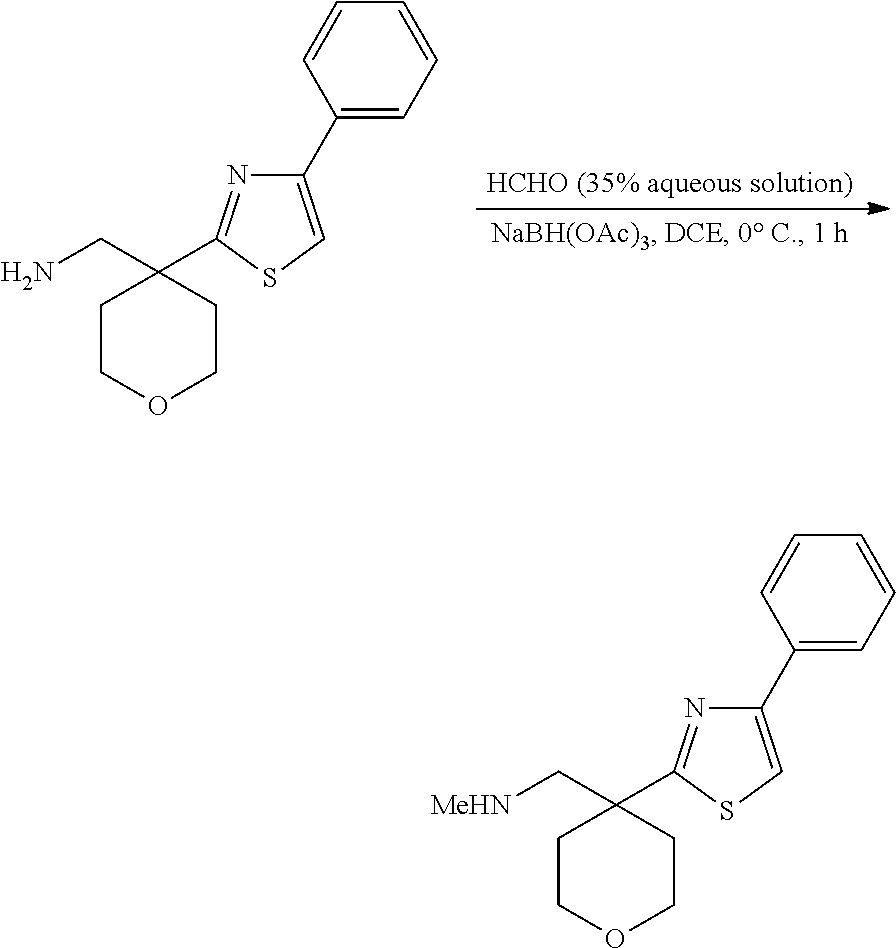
NCC1(C2=NC(C3=CC=CC=C3)=CS2)CCOCC1.[MeHN]CC1(C2=NC(C3=CC=CC=C3)=CS2)CCOCC1
